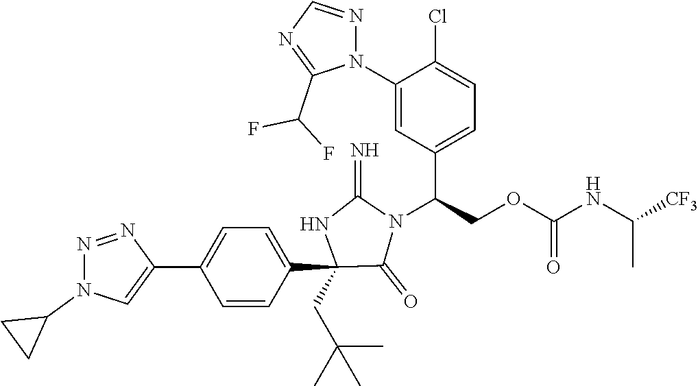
C1(C2=CN(C3CC3)N=N2)=CC=C(C2(CC(C)(C)C)C(=O)N(C(C3=CC=C(Cl)C(N4N=CN=C4C(F)F)=C3)COC(=O)NC([CF3])C)C(=N)N2)C=C1
